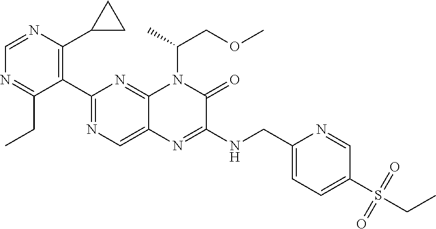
C1=NC(C2CC2)=C(C2=NC=C3C(=N2)N(C(COC)C)C(=O)C(NCC2=CC=C(S(=O)(=O)CC)C=N2)=N3)C(CC)=N1
